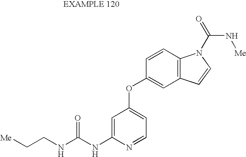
C1=C(NC(NCC[Me])=O)N=CC=C1OC1=CC2=C(C=C1)N(C(=O)N[Me])C=C2
